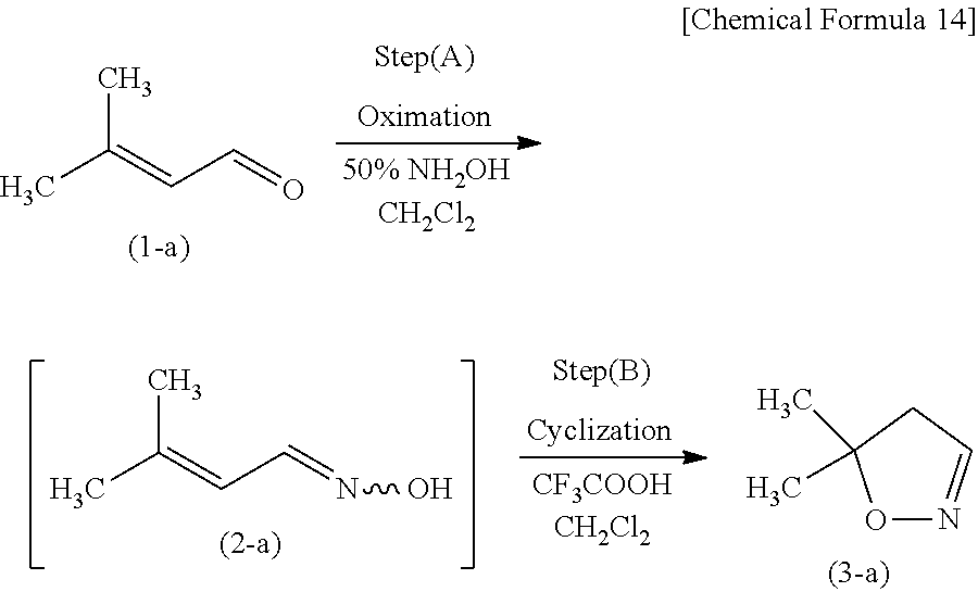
CC(C)=CC=O.CC(C)=CC=NO.O1N=CCC1(C)C
